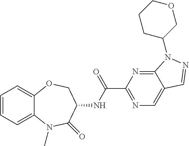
C1(C(NC2C(=O)N(C)C3=CC=CC=C3OC2)=O)=NC=C2C(=N1)N(C1COCCC1)N=C2
